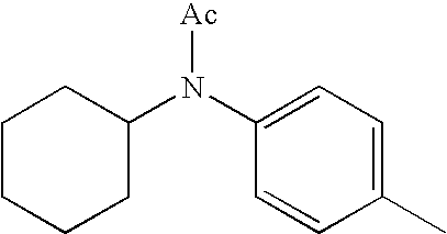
[Ac]N(C1CCCCC1)C1=CC=C(C)C=C1
